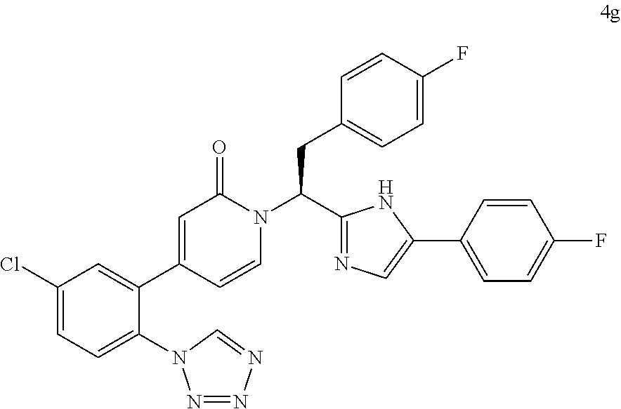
C1(Cl)=CC=C(N2N=NN=C2)C(C2=CC(=O)N(C(C3=NC=C(C4=CC=C(F)C=C4)N3)CC3=CC=C(F)C=C3)C=C2)=C1
